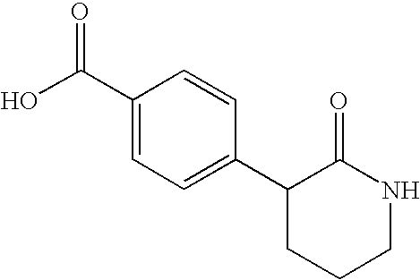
OC(C1=CC=C(C2CCCNC2=O)C=C1)=O
